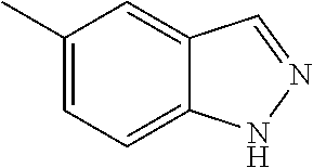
C1(C)=CC=C2C(=C1)C=N[N H]2
